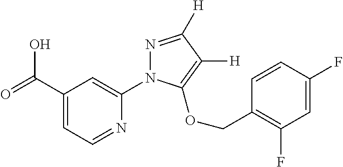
C1(C(=O)O)=CC=NC(N2N=C([H])C([H])=C2OCC2=C(F)C=C(F)C=C2)=C1
